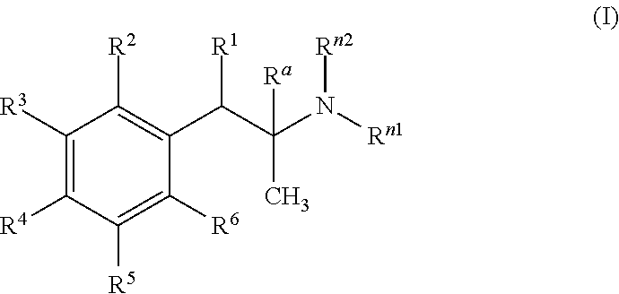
C1([R3])=C([R4])C([R5])=C([R6])C(C(C(N([Rn1])[Rn2])(C)[Ra])[R1])=C1[R2]
